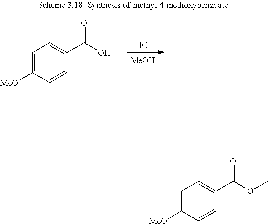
C1=C([MeO])C=CC(C(OC)=O)=C1.C1=C([MeO])C=CC(C(O)=O)=C1.[MeOH].Cl
